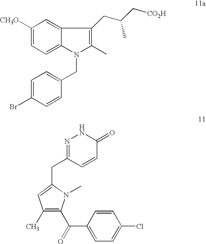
C1([CH3O])=CC=C2C(=C1)C(CC(C[CO2H])C)=C(C)N2CC1=CC=C(Br)C=C1.C1(C)=C(C(C2=CC=C(Cl)C=C2)=O)N(C)C(CC2=NNC(=O)C=C2)=C1
